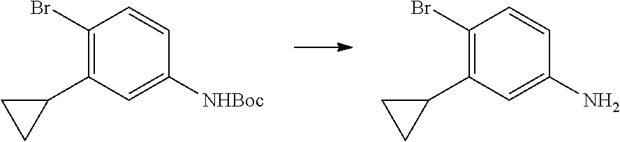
C1(Br)=C(C2CC2)C=C([NHBoc])C=C1.C1(Br)=C(C2CC2)C=C(N)C=C1
